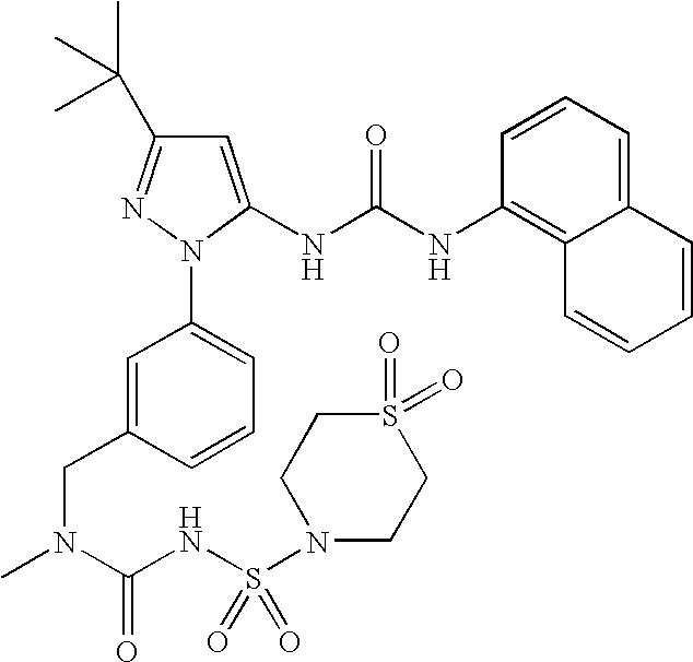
C1(C(C)(C)C)=NN(C2=CC=CC(CN(C)C(NS(=O)(=O)N3CCS(=O)(=O)CC3)=O)=C2)C(NC(NC2=C3C(=CC=C2)C=CC=C3)=O)=C1
